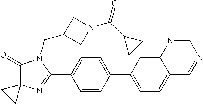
C1(=O)C2(N=C(C3=CC=C(C4=CC=C5C(=C4)N=CN=C5)C=C3)N1CC1CN(C(C3CC3)=O)C1)CC2
